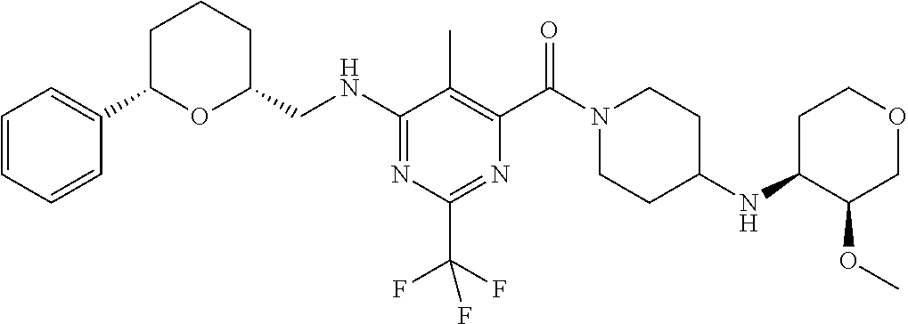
C1C(C2=CC=CC=C2)OC(CNC2=NC(C(F)(F)F)=NC(C(N3CCC(NC4C(OC)COCC4)CC3)=O)=C2C)CC1
